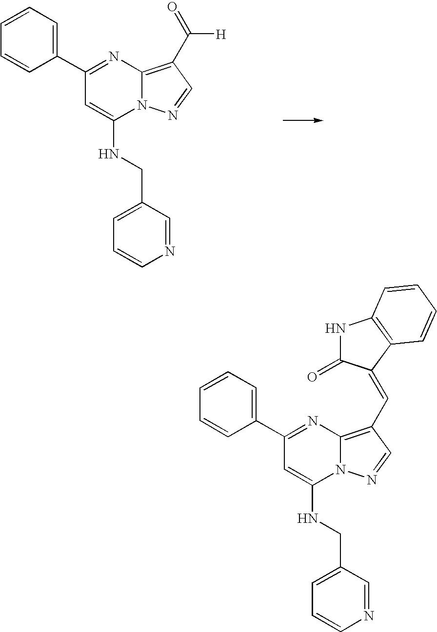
C1=CC=C(C2=NC3=C(C(=O)[H])C=NN3C(NCC3=CC=CN=C3)=C2)C=C1.C1=CC=C(C2=NC3=C(C=C4C(=O)NC5=C4C=CC=C5)C=NN3C(NCC3=CC=CN=C3)=C2)C=C1
